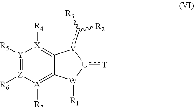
[R1][W]1C2=[A]([R7])[Z]([R6])=[Y]([R5])[X]([R4])=C2[V](c([R3])[R2])[U]1:[T]
